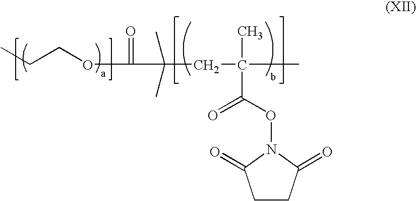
CCCOC(=O)C(C)(C)CC(C)(C)C(ON1C(=O)CCC1=O)=O
